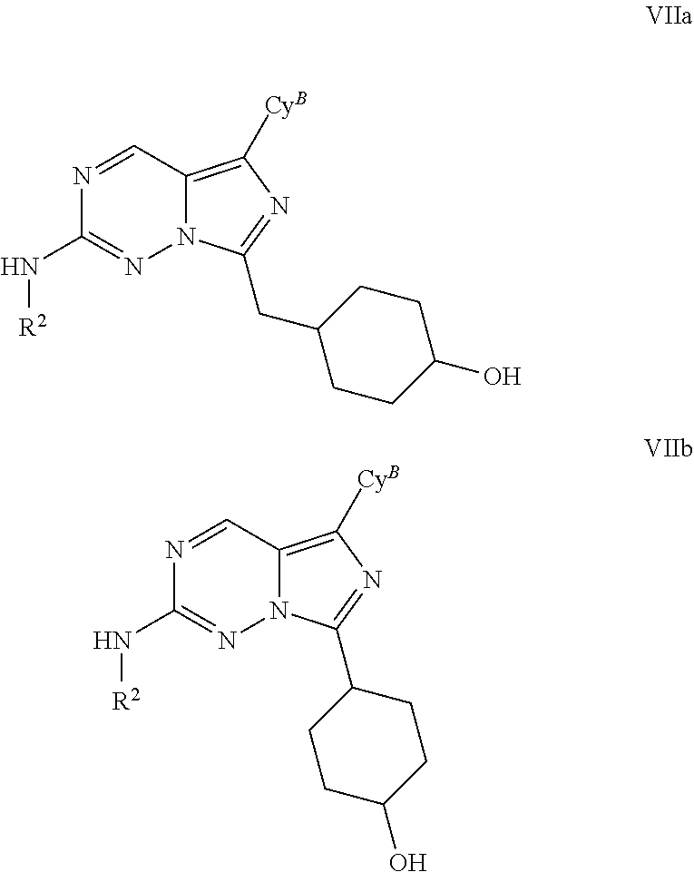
N12C(=C([CyB])N=C1CC1CCC(O)CC1)C=NC(N[R2])=N2.N12C(=C([CyB])N=C1C1CCC(O)CC1)C=NC(N[R2])=N2
